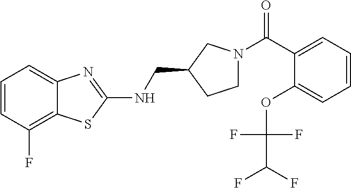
C1=CC(F)=C2C(=C1)N=C(NCC1CCN(C(C3=CC=CC=C3OC(F)(F)C(F)F)=O)C1)S2
